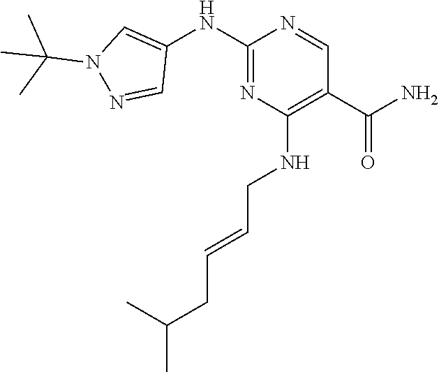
C1(C(N)=O)=C(NCC=CCC(C)C)N=C(NC2=CN(C(C)(C)C)N=C2)N=C1
